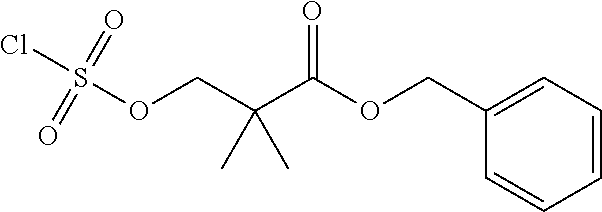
O(C(C(COS(Cl)(=O)=O)(C)C)=O)CC1=CC=CC=C1
